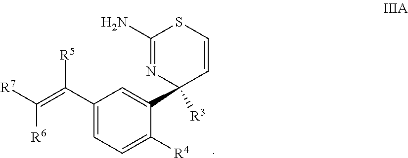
C1(C(=C([R7])[R6])[R5])=CC=C([R4])C(C2([R3])N=C(N)SC=C2)=C1
